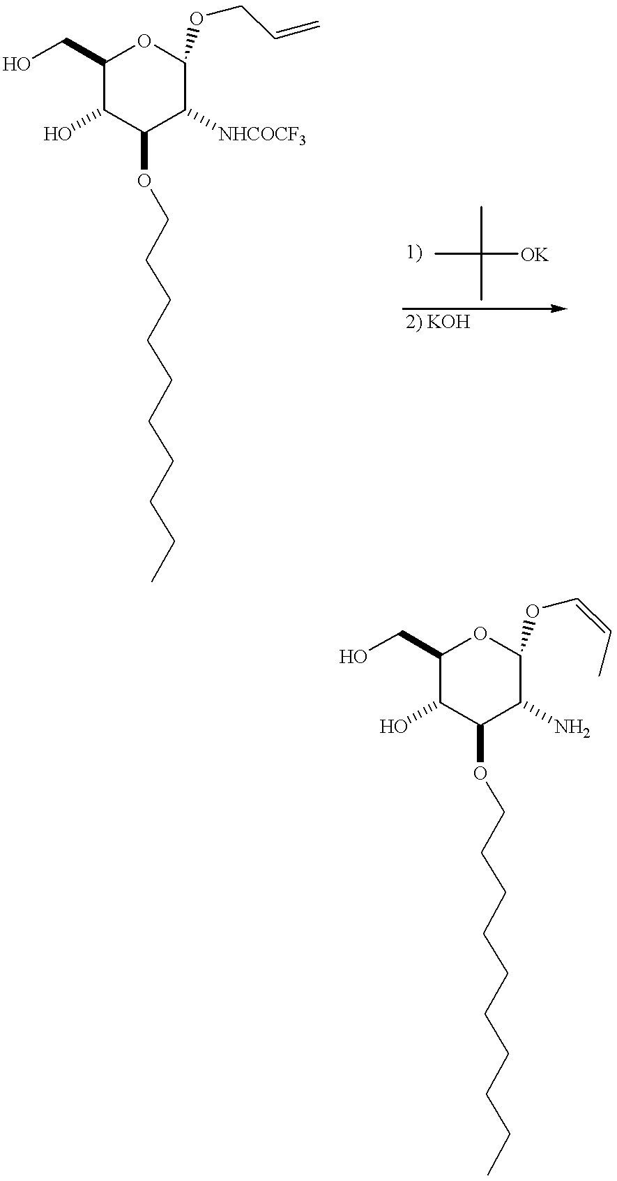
C1(CO)C(O)C(OCCCCCCCCCC)C([NHCOCF3])C(OCC=C)O1.CC(C)(C)[OK].C1(CO)C(O)C(OCCCCCCCCCC)C(N)C(OC=CC)O1
